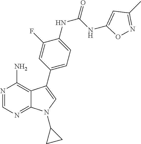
N1=CN=C2C(=C1N)C(C1=CC=C(NC(=O)NC3=CC(C)=NO3)C(F)=C1)=CN2C1CC1
